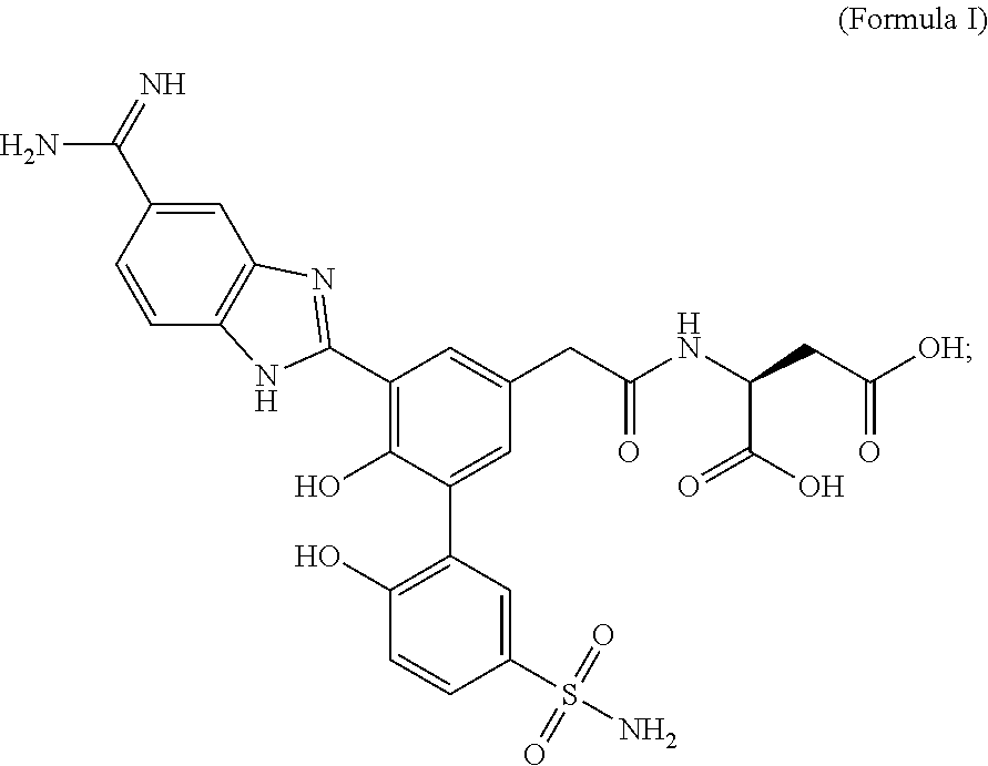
C1=C(C(N)=N)C=CC2=C1N=C(C1=C(O)C(C3=C(O)C=CC(S(N)(=O)=O)=C3)=CC(CC(NC(CC([OH])=O)C(O)=O)=O)=C1)N2
